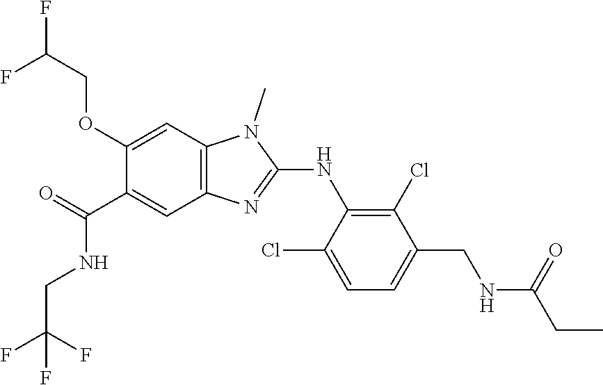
C1(OCC(F)F)=CC2=C(C=C1C(NCC(F)(F)F)=O)N=C(NC1=C(Cl)C(CNC(CC)=O)=CC=C1Cl)N2C
